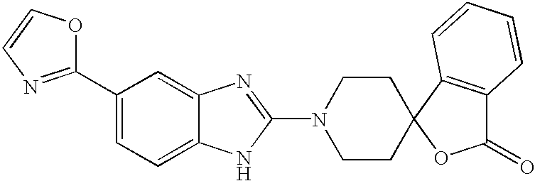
C1(C2=NC=CO2)=CC=C2C(=C1)N=C(N1CCC3(CC1)OC(=O)C1=C3C=CC=C1)N2
